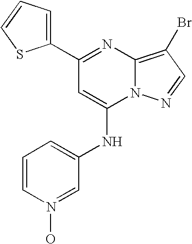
C1(C2=CC=CS2)=NC2=C(Br)C=NN2C(NC2=CC=CN(O)=C2)=C1
